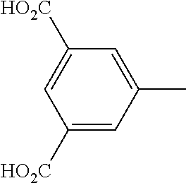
C1([HO2C])=CC(C)=CC([HO2C])=C1
